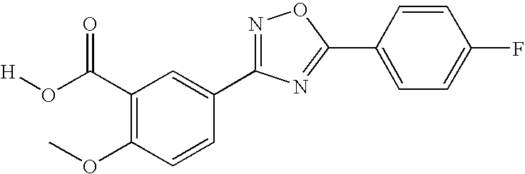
C1(C(O[H])=O)=C(OC)C=CC(C2=NOC(C3=CC=C(F)C=C3)=N2)=C1
